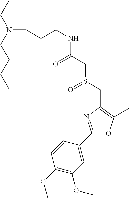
C(CCNC(CS(CC1=C(C)OC(C2=CC(OC)=C(OC)C=C2)=N1)=O)=O)N(CC)CCCC
